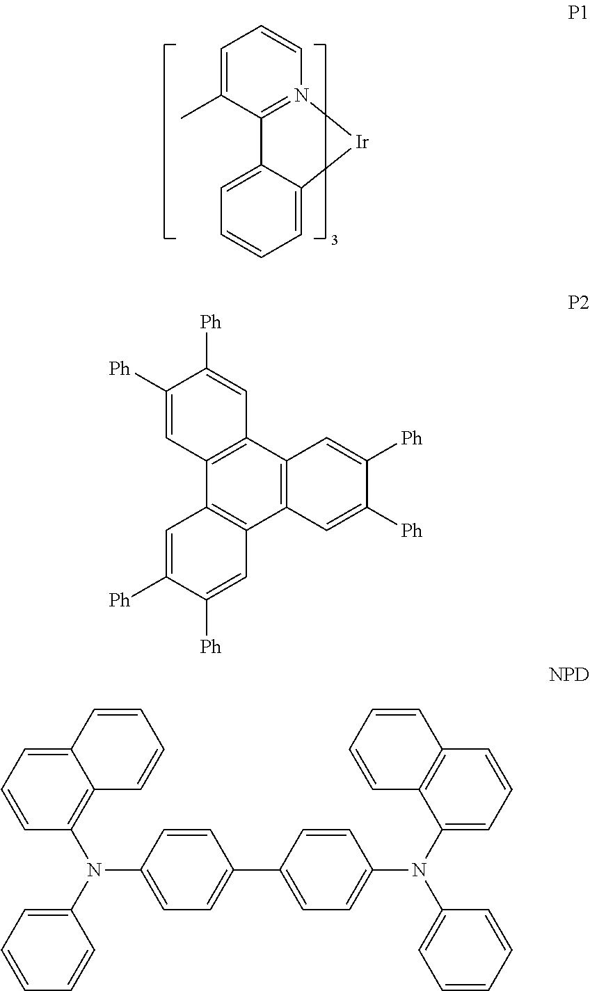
C1(C)=CC=CN2=C1C1=CC=CC=C1[Ir]2.C12=C(C3=C(C4=C1C=C([Ph])C([Ph])=C4)C=C([Ph])C([Ph])=C3)C=C([Ph])C([Ph])=C2.C1=CC(N(C2=CC=CC=C2)C2=C3C(=CC=C2)C=CC=C3)=CC=C1C1=CC=C(N(C2=CC=CC3=C2C=CC=C3)C2=CC=CC=C2)C=C1
